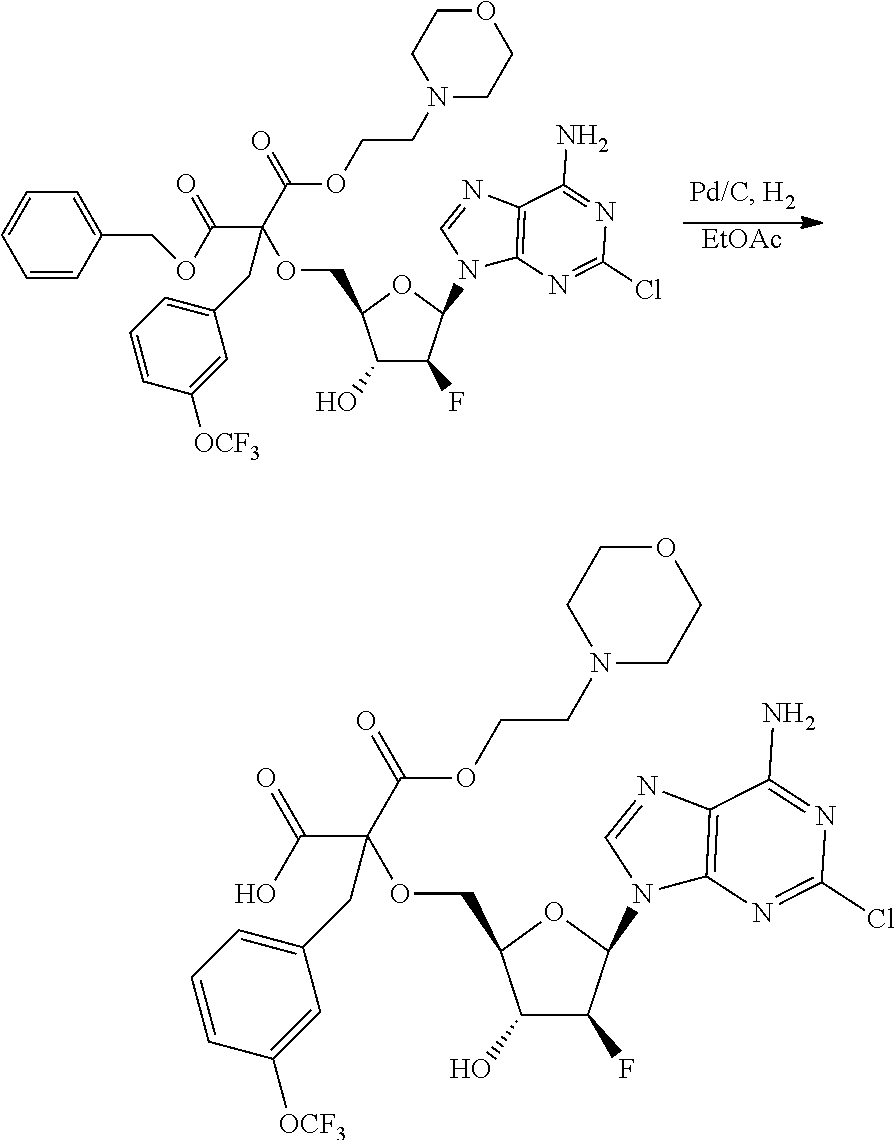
C1(O)C(F)C(N2C3=C(N=C2)C(N)=NC(Cl)=N3)OC1COC(C(=O)O)(C(OCCN1CCOCC1)=O)CC1=CC=CC([OCF3])=C1.C1(O)C(F)C(N2C3=C(N=C2)C(N)=NC(Cl)=N3)OC1COC(C(=O)OCC1=CC=CC=C1)(C(OCCN1CCOCC1)=O)CC1=CC=CC([OCF3])=C1.[EtOAc]
